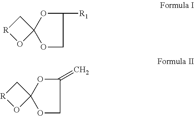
C1([R1])OC2(OC1)C[R]O2.C1(=C)OC2(OC1)C[R]O2
